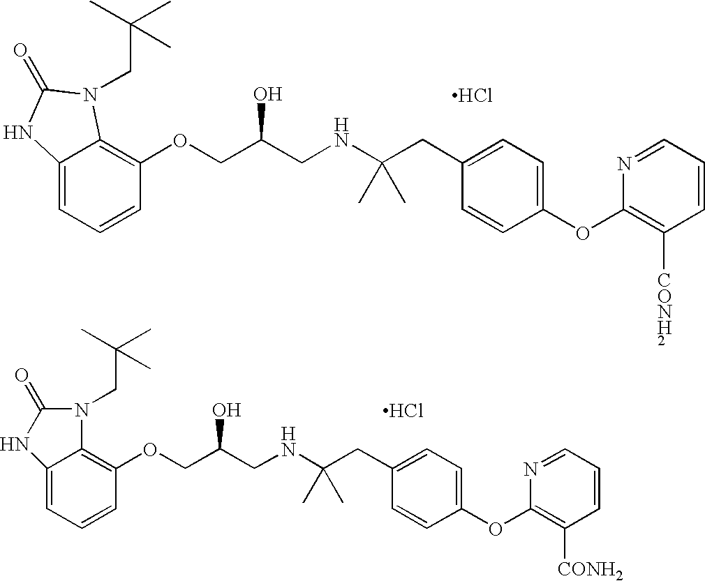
C12=CC=CC(OCC(CNC(CC3=CC=C(OC4=C([CONH2])C=CC=N4)C=C3)(C)C)O)=C1N(CC(C)(C)C)C(=O)N2.Cl.C12=CC=CC(OCC(CNC(CC3=CC=C(OC4=C([CONH2])C=CC=N4)C=C3)(C)C)O)=C1N(CC(C)(C)C)C(=O)N2.Cl
